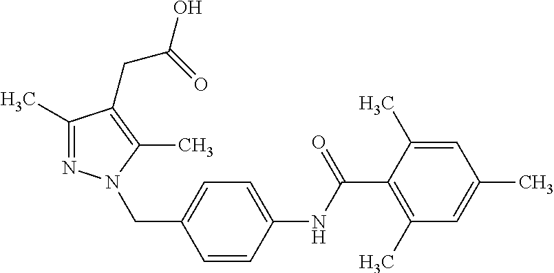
C1(C)=NN(CC2=CC=C(NC(C3=C(C)C=C(C)C=C3C)=O)C=C2)C(C)=C1CC(=O)O
